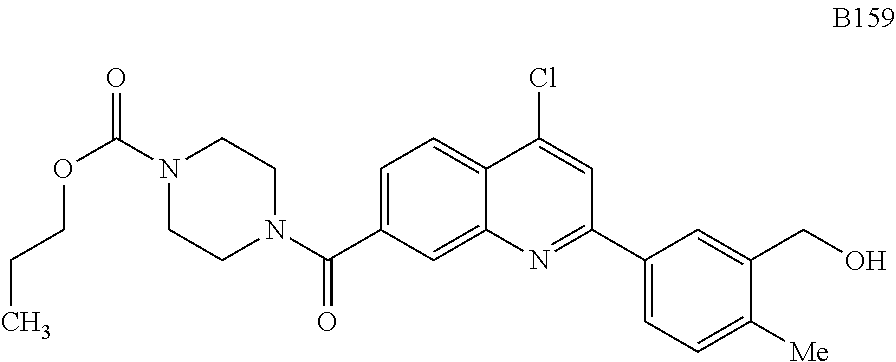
C1=C(C(N2CCN(C(=O)OCCC)CC2)=O)C=C2C(=C1)C(Cl)=CC(C1=CC=C([Me])C(CO)=C1)=N2
